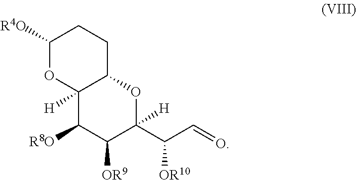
C1([R4O])OC2([H])C(CC1)OC(C(C=O)[OR10])([H])C([OR9])C2[R8O]
